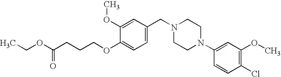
CCOC(CCCOC1=CC=C(CN2CCN(C3=CC(OC)=C(Cl)C=C3)CC2)C=C1OC)=O
